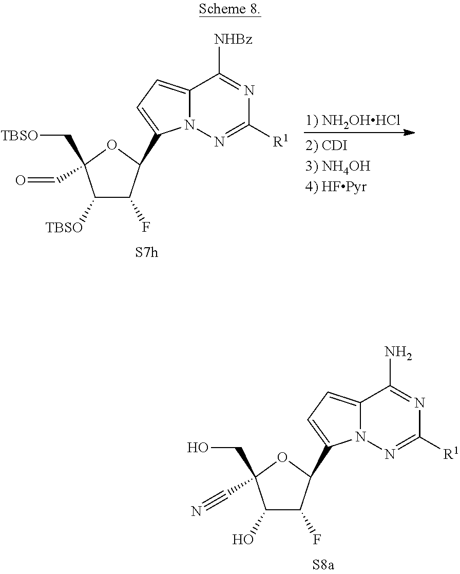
C1([TBSO])C(F)C(C2=CC=C3N2N=C([R1])N=C3[NHBz])OC1(C[TBSO])C=O.C1(O)C(F)C(C2=CC=C3N2N=C([R1])N=C3N)OC1(CO)C#N
